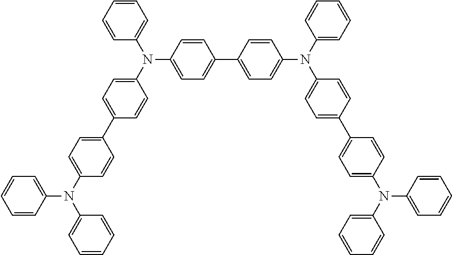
C1=C(N(C2=CC=CC=C2)C2=CC=C(C3=CC=C(N(C4=CC=CC=C4)C4=CC=CC=C4)C=C3)C=C2)C=CC(C2=CC=C(N(C3=CC=C(C4=CC=C(N(C5=CC=CC=C5)C5=CC=CC=C5)C=C4)C=C3)C3=CC=CC=C3)C=C2)=C1
